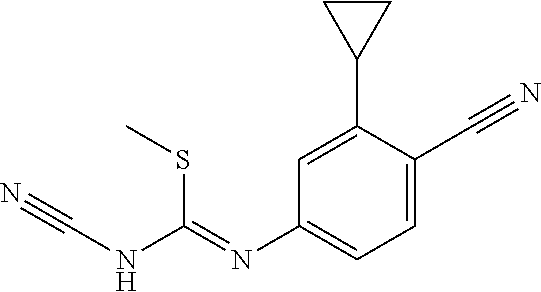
C1=C(C2CC2)C(C#N)=CC=C1N=C(NC#N)SC
